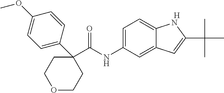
[H].C1(C(NC2=CC=C3C(=C2)C=C(C(C)(C)C)N3)=O)(C2=CC=C(OC)C=C2)CCOCC1
